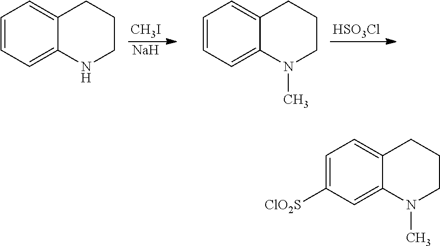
C1=C([ClO2S])C=C2C(=C1)CCCN2C.[CH3I].[Na].C1=CC=C2C(=C1)CCCN2.[HSO3Cl].C1=CC=C2C(=C1)CCCN2C
